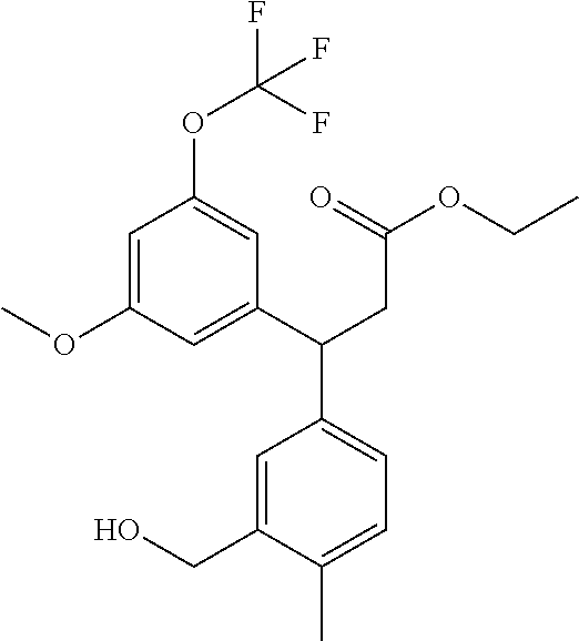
C1=C(OC)C=C(C(CC(OCC)=O)C2=CC=C(C)C(CO)=C2)C=C1OC(F)(F)F
